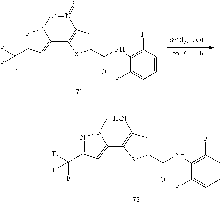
C1(C(NC2=C(F)C=CC=C2F)=O)=CC(N)=C(C2=CC(C(F)(F)F)=NN2C)S1.C1(C(NC2=C(F)C=CC=C2F)=O)=CC(N(=O)=O)=C(C2=CC(C(F)(F)F)=NN2C)S1
